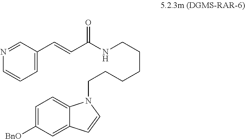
N1=CC(C=CC(NCCCCCCN2C3=CC=C([BnO])C=C3C=C2)=O)=CC=C1
